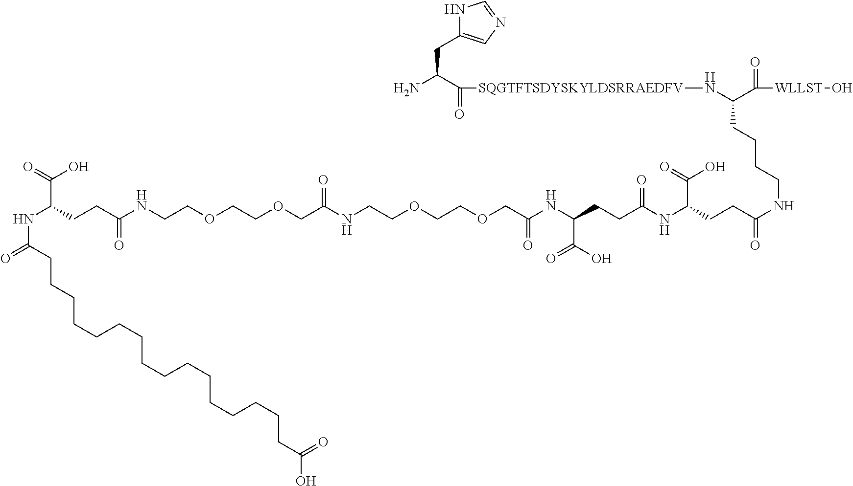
C(CCCC(N[SQGTFTSDYSKYLDSRRAEDFV]C(C(N)CC1=CN=CN1)=O)C(=O)[WLLST]O)NC(CCC(NC(CCC(NC(COCCOCCNC(COCCOCCNC(CCC(NC(=O)CCCCCCCCCCCCCCCCC(O)=O)C(O)=O)=O)=O)=O)C(O)=O)=O)C(O)=O)=O
